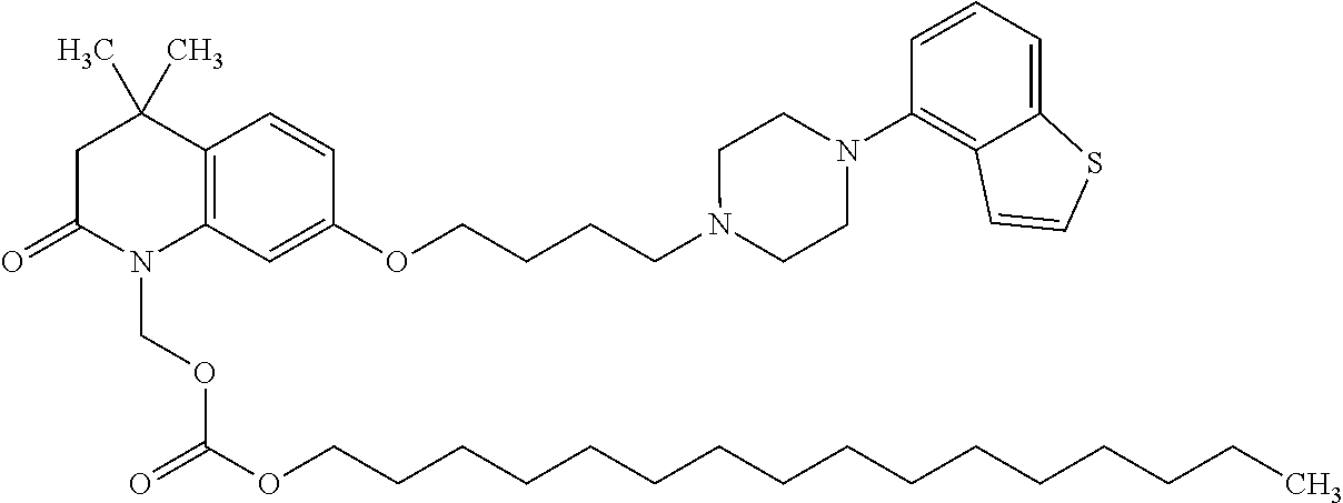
C1C(=O)N(COC(=O)OCCCCCCCCCCCCCCCC)C2=C(C1(C)C)C=CC(OCCCCN1CCN(C3=C4C(=CC=C3)SC=C4)CC1)=C2
